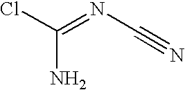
ClC(=NC#N)N
